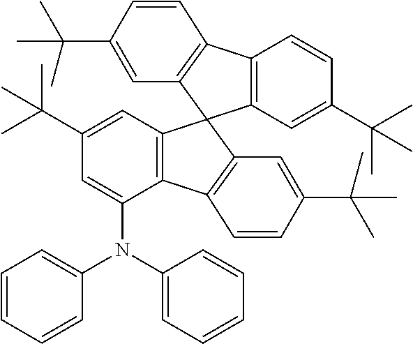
C12=C(C=C(C(C)(C)C)C=C1)C1(C3=C2C=CC(C(C)(C)C)=C3)C2=C(C(N(C3=CC=CC=C3)C3=CC=CC=C3)=CC(C(C)(C)C)=C2)C2=C1C=C(C(C)(C)C)C=C2
